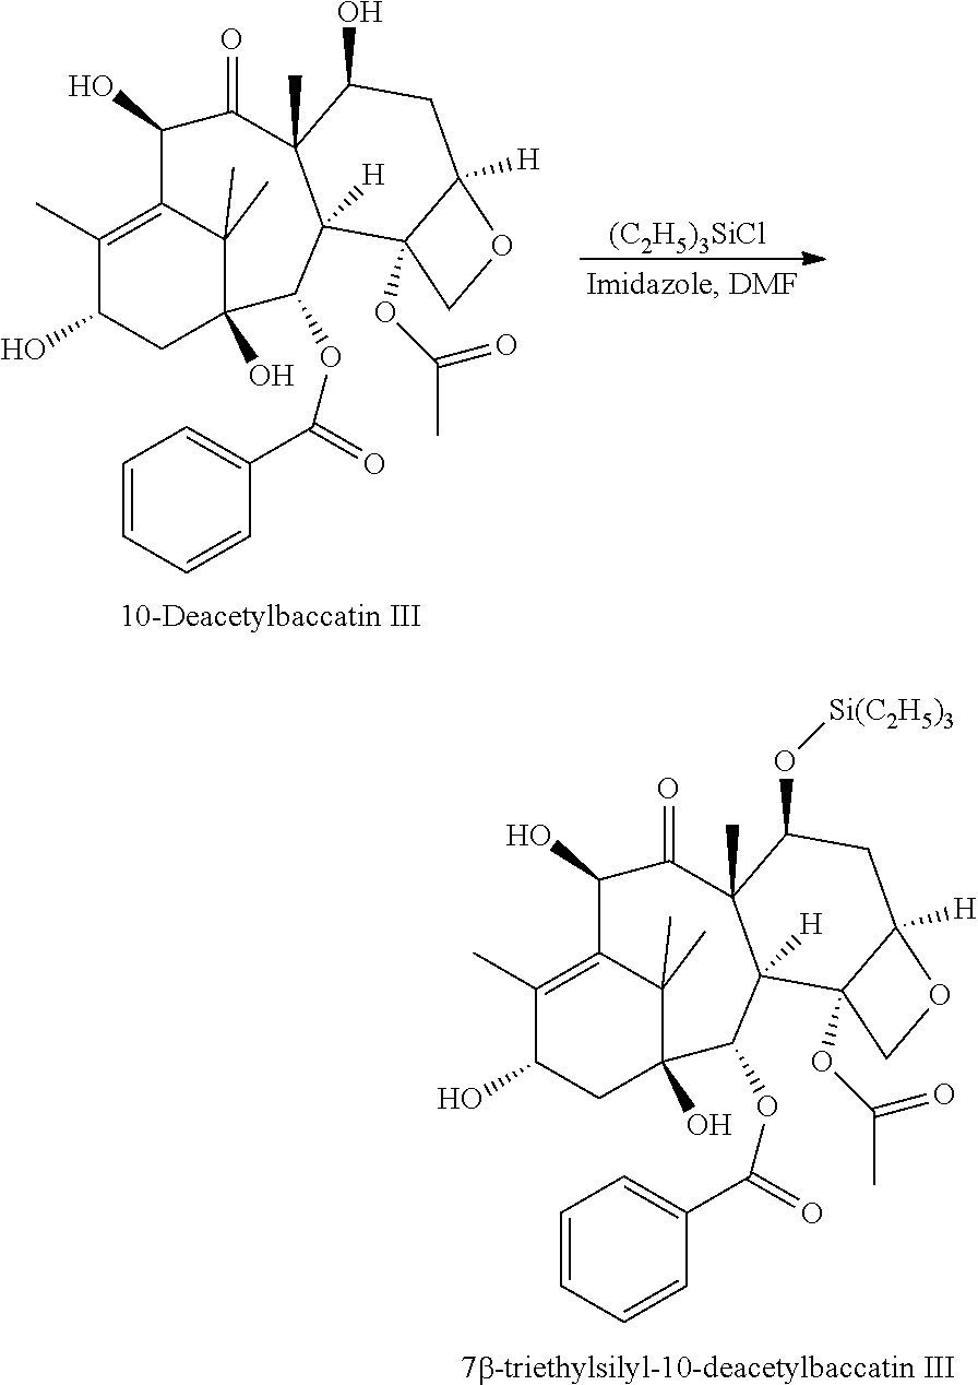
[(C2H5)3SiCl].C1=CC=CC(C(=O)OC2C3(O)C(C)(C)C(=C(C)C(O)C3)C(O)C(=O)C3(C)C2([H])C2(OC(=O)C)C([H])(CC3O)OC2)=C1.C1=CC=CC(C(=O)OC2C3(O)C(C)(C)C(=C(C)C(O)C3)C(O)C(=O)C3(C)C2([H])C2(OC(=O)C)C([H])(CC3O[Si(C2H5)3])OC2)=C1
